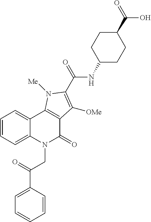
C1=CC(C(=O)CN2C(=O)C3=C(C4=CC=CC=C24)N([Me])C(C(=O)NC2CCC(C(=O)O)CC2)=C3[OMe])=CC=C1
